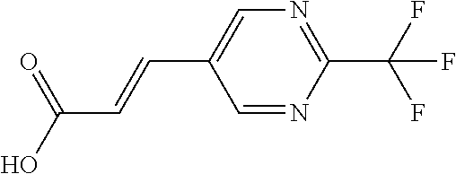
C1=NC(C(F)(F)F)=NC=C1C=CC(=O)O
